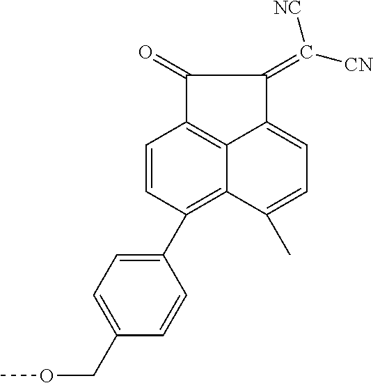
C1(=O)C2=C3C(=CC=C(C)C3=C(C3=CC=C(COC)C=C3)C=C2)C1=C([CN])[NC]
